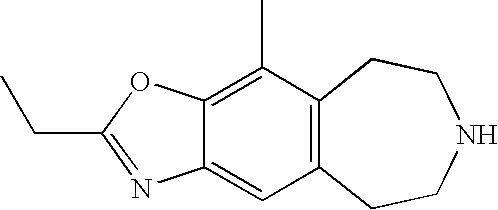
C12=C(CCNCC1)C=C1C(=C2C)OC(CC)=N1
